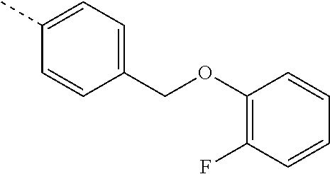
C(C1=CC=C(C)C=C1)OC1=C(F)C=CC=C1
